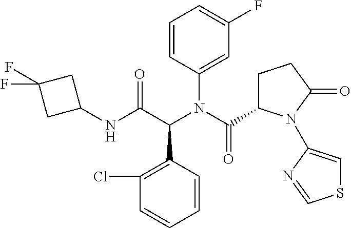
C1(Cl)=C(C(C(NC2CC(F)(F)C2)=O)N(C(C2CCC(=O)N2C2=CSC=N2)=O)C2=CC(F)=CC=C2)C=CC=C1
